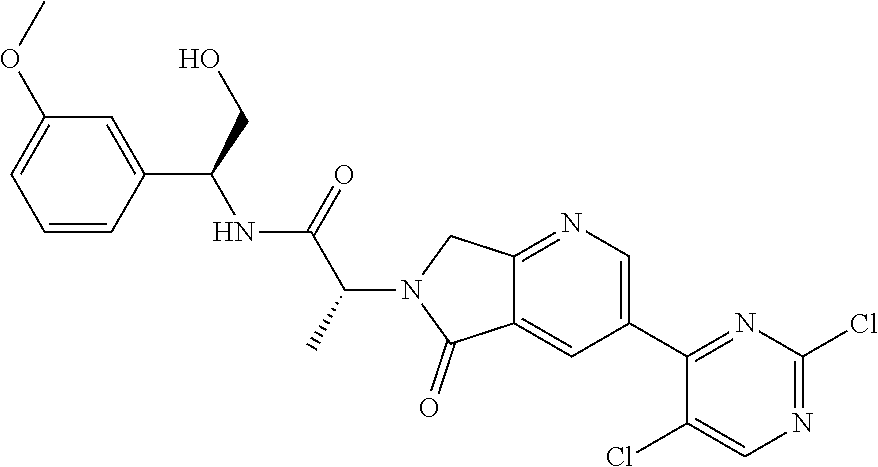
C1(C2=NC(Cl)=NC=C2Cl)=CN=C2C(=C1)C(=O)N(C(C)C(=O)NC(C1=CC(OC)=CC=C1)CO)C2
